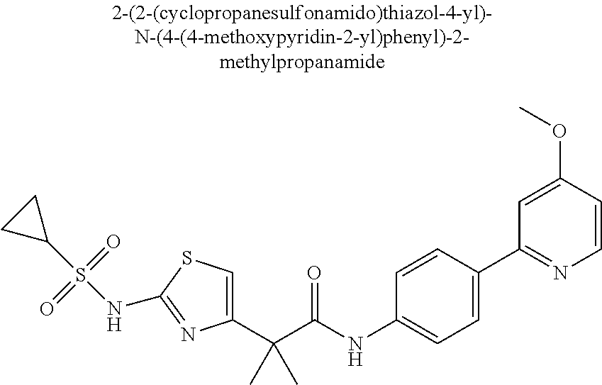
C1(C(C(NC2=CC=C(C3=NC=CC(OC)=C3)C=C2)=O)(C)C)=CSC(NS(C2CC2)(=O)=O)=N1
